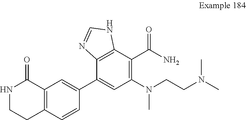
C12=C(C=CC(C3=CC(N(CCN(C)C)C)=C(C(N)=O)C4=C3N=CN4)=C1)CCNC2=O
